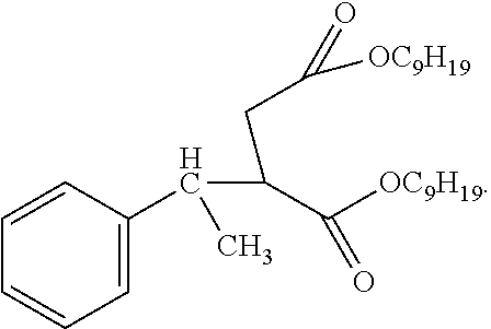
C1=C(C(C(C([OC9H19])=O)CC([OC9H19])=O)C)C=CC=C1
